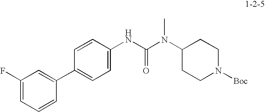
C1(F)=CC=CC(C2=CC=C(NC(=O)N(C3CCN([Boc])CC3)C)C=C2)=C1
